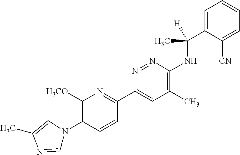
C1([H3CO])=C(N2C=NC(C)=C2)C=CC(C2=CC(C)=C(NC(C3=CC=CC=C3[CN])(C)[H])N=N2)=N1
